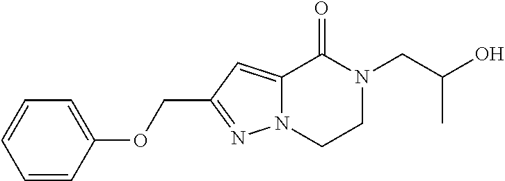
C1=CC(OCC2=NN3C(=C2)C(=O)N(CC(C)O)CC3)=CC=C1
